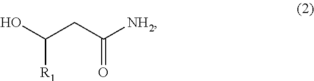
C([R1])(CC(=O)[NH2])O
